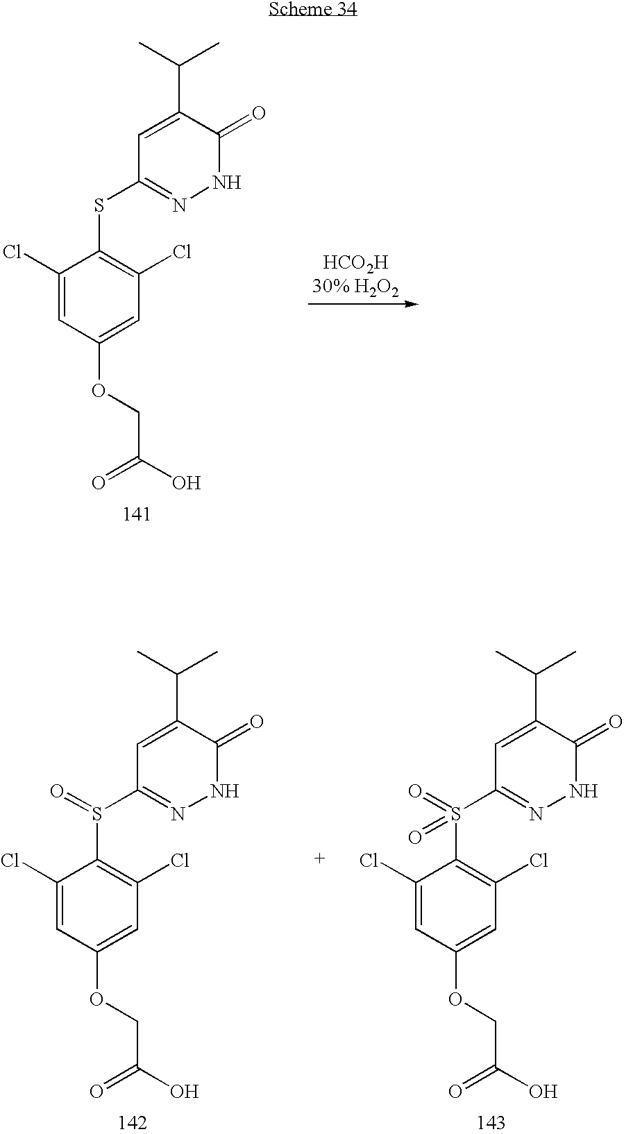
C1=C(C(C)C)C(=O)NN=C1SC1=C(Cl)C=C(OCC(O)=O)C=C1Cl.C1=C(C(C)C)C(=O)NN=C1S(C1=C(Cl)C=C(OCC(O)=O)C=C1Cl)=O.C1=C(C(C)C)C(=O)NN=C1S(C1=C(Cl)C=C(OCC(O)=O)C=C1Cl)(=O)=O
